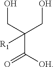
OCC(C(=O)[OH])(CO)[R1]
